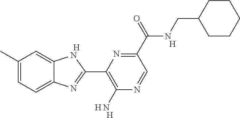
[H].C1(C)=CC=C2C(=C1)NC(C1=C(N)N=CC(C(NCC3CCCCC3)=O)=N1)=N2.[H].[H].[H]
